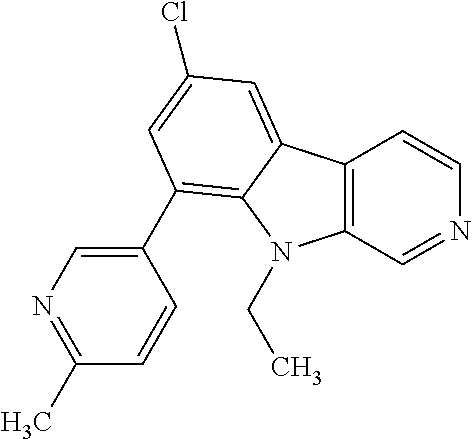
C12=C(C=NC=C1)N(CC)C1=C(C3=CN=C(C)C=C3)C=C(Cl)C=C21
